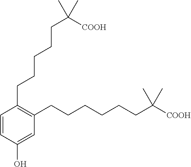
C1(CCCCCC([COOH])(C)C)=C(CCCCCCC([COOH])(C)C)C=C(O)C=C1
